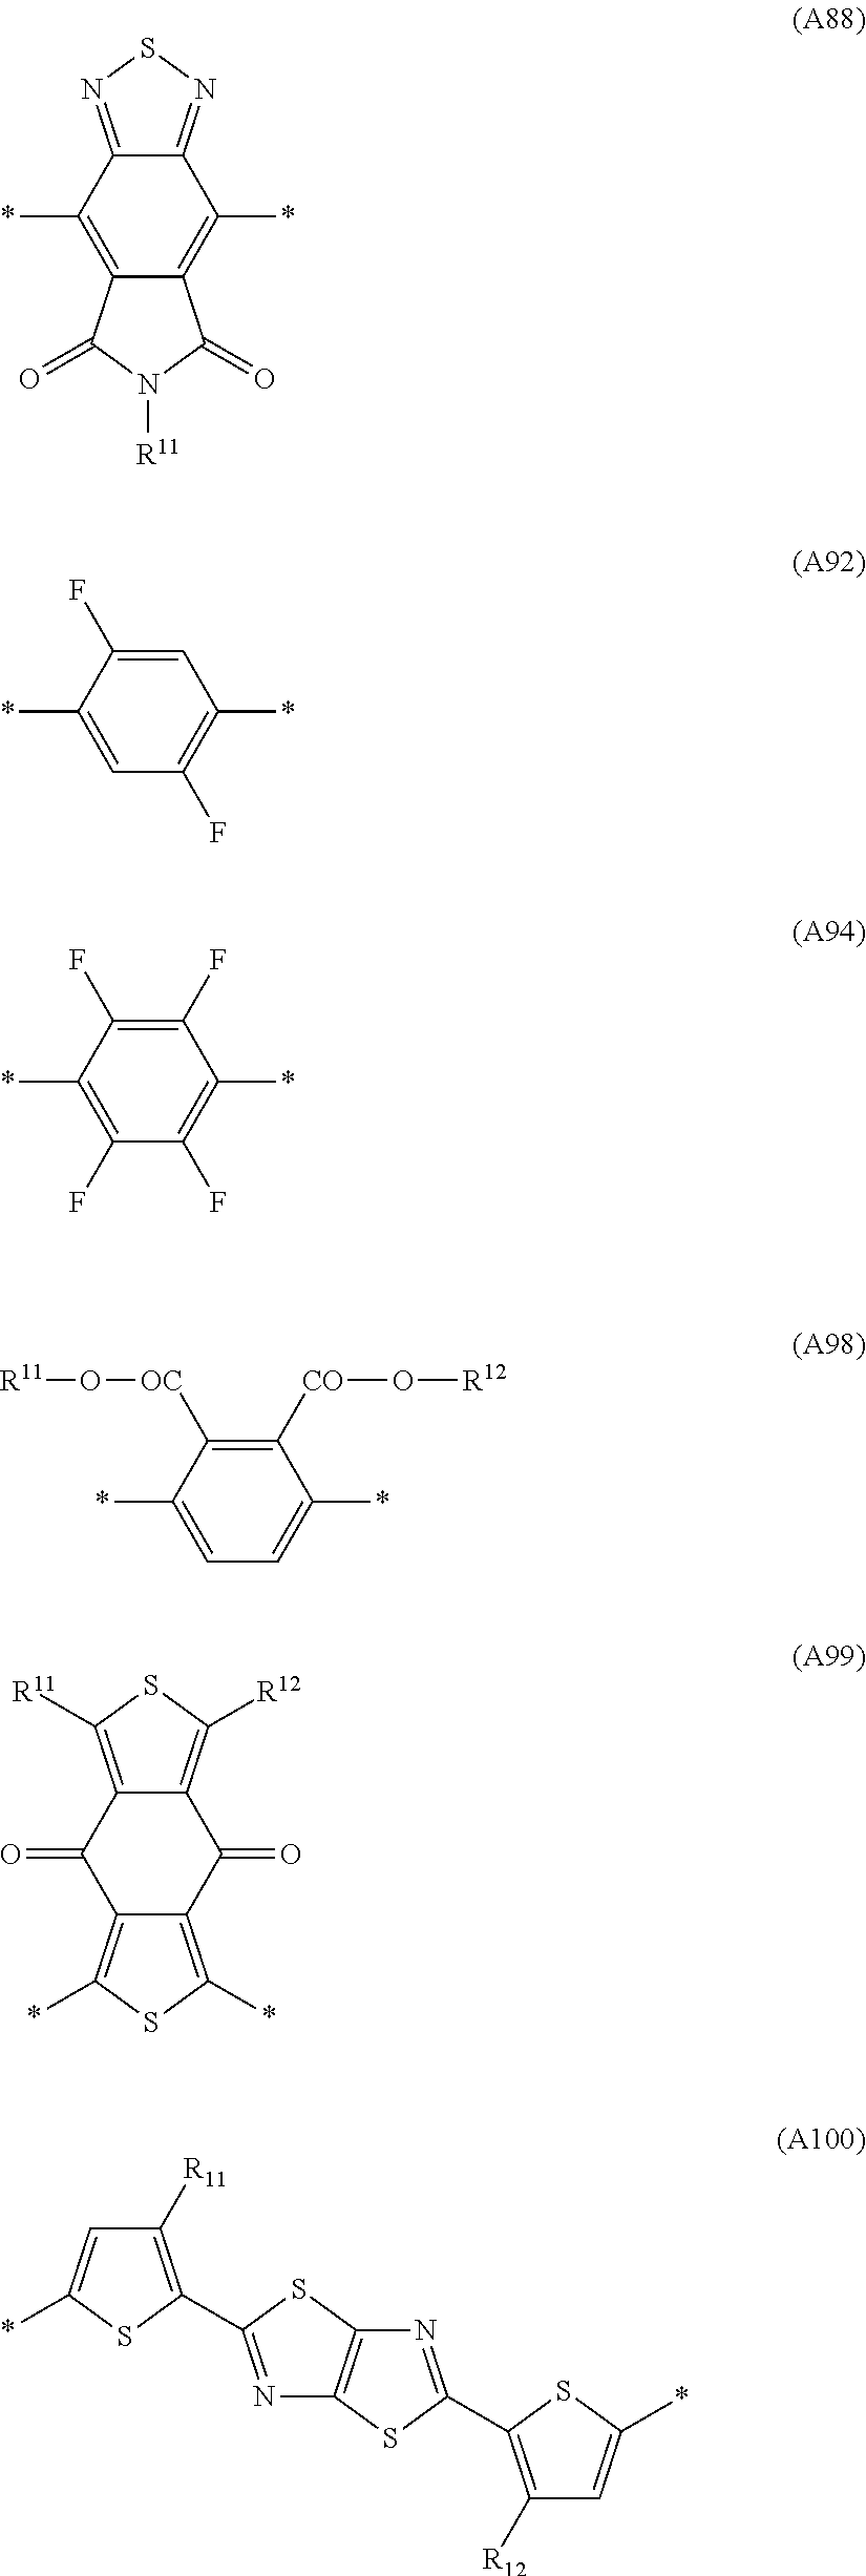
C12=C(*)C3=NSN=C3C(*)=C1C(=O)N([R11])C2=O.C1=C(F)C(*)=CC(F)=C1*.C1(F)=C(F)C(*)=C(F)C(F)=C1*.C1([CO]O[R12])=C([OC]O[R11])C(*)=CC=C1*.C12=C(*)SC(*)=C1C(=O)C1=C([R12])SC([R11])=C1C2=O.C1([R11])=C(C2=NC3=C(S2)N=C(C2=C([R12])C=C(*)S2)S3)SC(*)=C1
